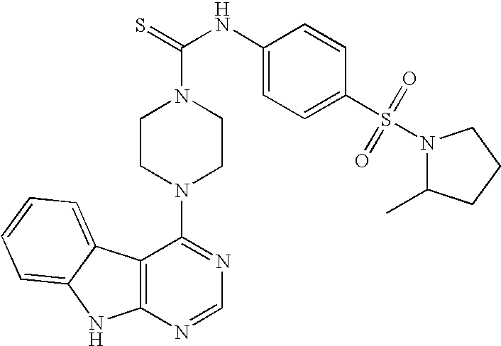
C12=C(N=CN=C1N1CCN(C(=S)NC3=CC=C(S(=O)(=O)N4C(C)CCC4)C=C3)CC1)NC1=CC=CC=C21
